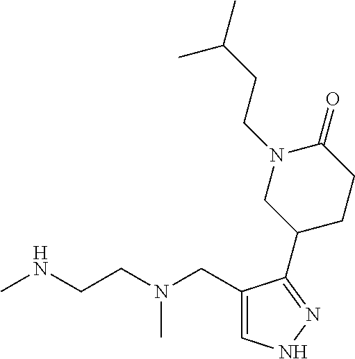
CNCCN(CC1=CNN=C1C1CCC(=O)N(CCC(C)C)C1)C
